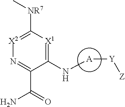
C1(N[A][Y][Z])=[X1]C([NR7]C)=[X2]N=C1C(=O)N
